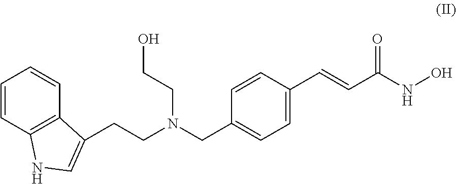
C1=CC2=C(C=C1)C(CCN(CC1=CC=C(C=CC(NO)=O)C=C1)CCO)=CN2
